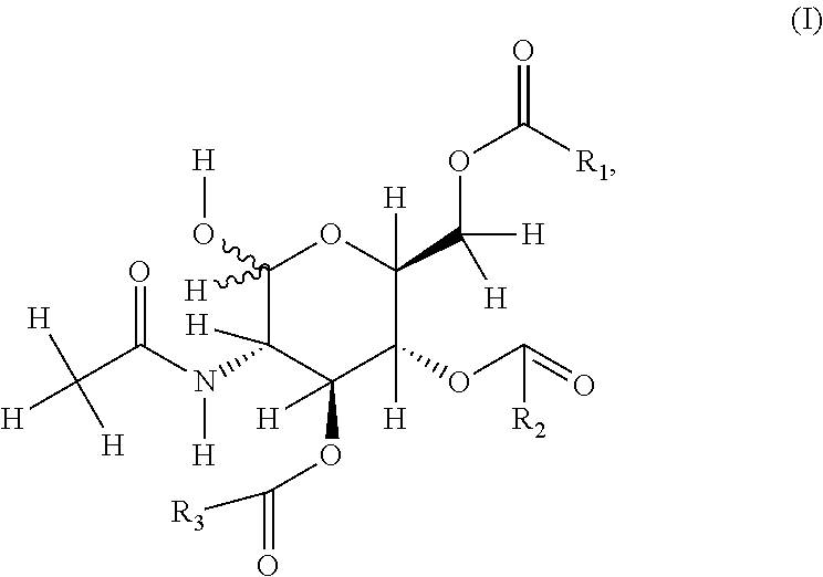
C1([H])(O[H])C(N(C(C([H])([H])[H])=O)[H])([H])C(OC(=O)[R3])([H])C([H])(OC(=O)[R2])C(C(OC(=O)[R1])([H])[H])([H])O1
